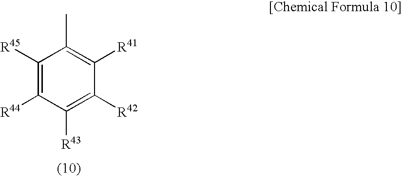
C1([R45])=C([R44])C([R43])=C([R42])C([R41])=C1C
